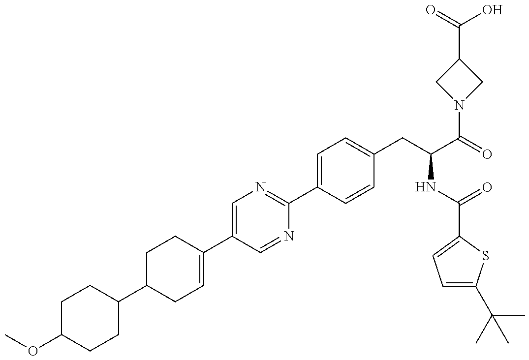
C1C(C2CCC(OC)CC2)CC=C(C2=CN=C(C3=CC=C(CC(C(=O)N4CC(C(=O)O)C4)NC(=O)C4=CC=C(C(C)(C)C)S4)C=C3)N=C2)C1
